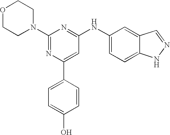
C1(N2CCOCC2)=NC(C2=CC=C(O)C=C2)=CC(NC2=CC=C3C(=C2)C=NN3)=N1
